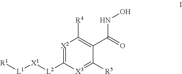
[R1][L1][X1][L2]C1=[X2]C([R4])=C(C(NO)=O)C([R5])=[X3]1
